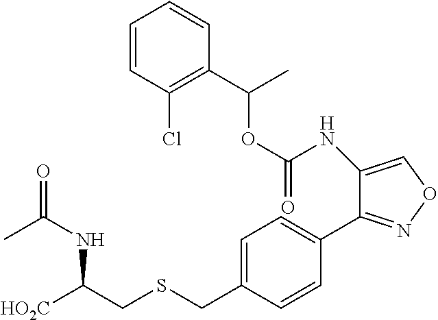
O(C(NC1=CON=C1C1=CC=C(CSCC([HO2C])NC(=O)C)C=C1)=O)C(C1=C(Cl)C=CC=C1)C
